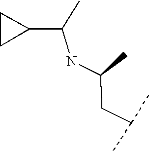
N(C(CC(C)C)C)C(C1CC1)C
